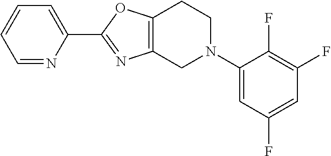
C1=NC(C2=NC3=C(O2)CCN(C2=CC(F)=CC(F)=C2F)C3)=CC=C1
